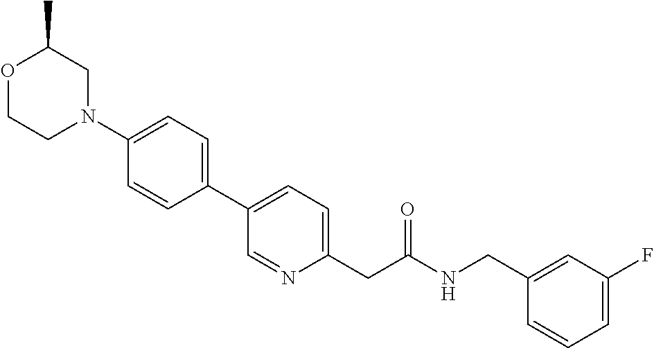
C1(C2=CC=C(CC(NCC3=CC(F)=CC=C3)=O)N=C2)=CC=C(N2CC(C)OCC2)C=C1
